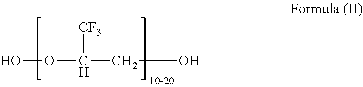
OOC([CF3])CO
